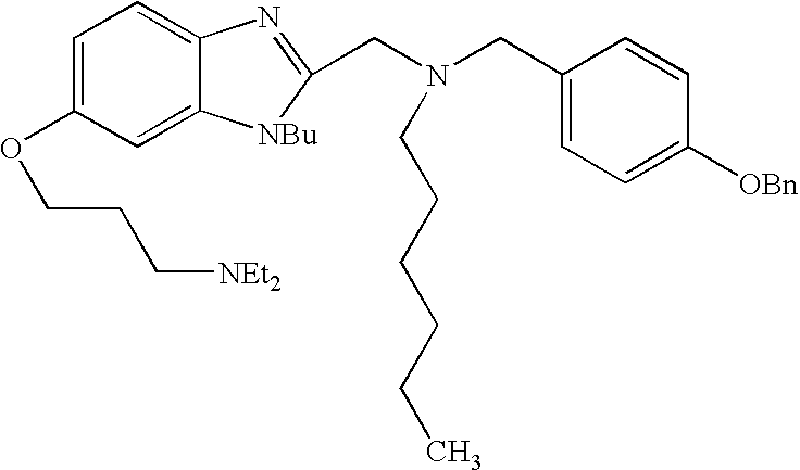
[NEt2]CCCOC1=CC=C2C(=C1)[NBu]C(CN(CCCCCC)CC1=CC=C([OBn])C=C1)=N2
